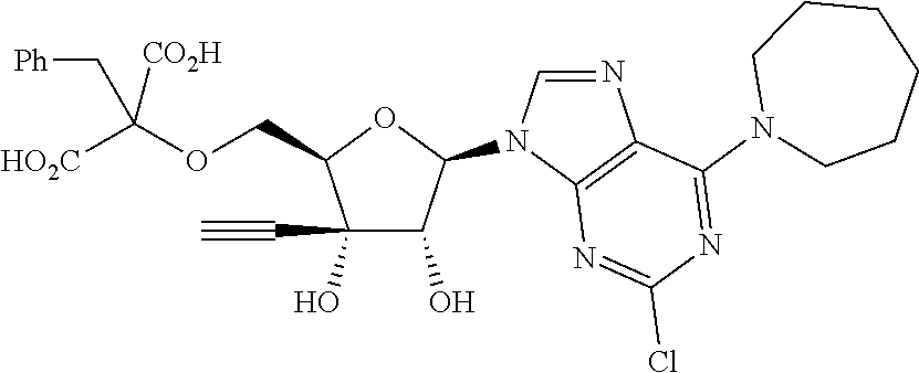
C(C1C(O)(C#C)C(O)C(N2C=NC3=C2N=C(Cl)N=C3N2CCCCCC2)O1)OC([HO2C])([CO2H])C[Ph]
